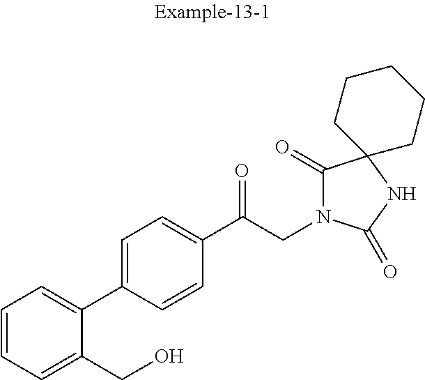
C1=CC=C(CO)C(C2=CC=C(C(CN3C(=O)C4(NC3=O)CCCCC4)=O)C=C2)=C1
